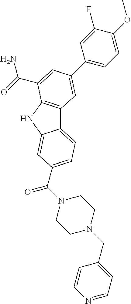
C12=CC=C(C(N3CCN(CC4=CC=NC=C4)CC3)=O)C=C1NC1=C2C=C(C2=CC=C(OC)C(F)=C2)C=C1C(=O)N
